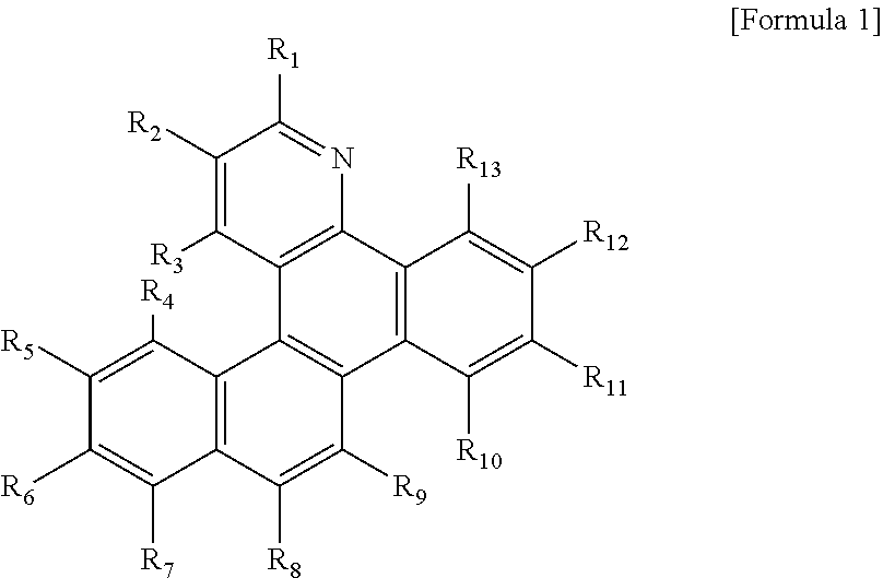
C1([R2])=C([R3])C2=C(N=C1[R1])C1=C(C3=C2C2=C(C([R8])=C3[R9])C([R7])=C([R6])C([R5])=C2[R4])C([R10])=C([R11])C([R12])=C1[R13]
